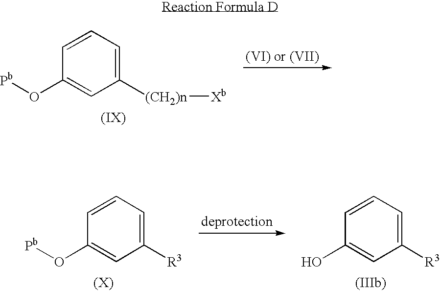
C1([(CH2)n][Xb])=CC=CC(O[Pb])=C1.C1([R3])=CC=CC(O[Pb])=C1.C1([R3])=CC=CC(O)=C1
